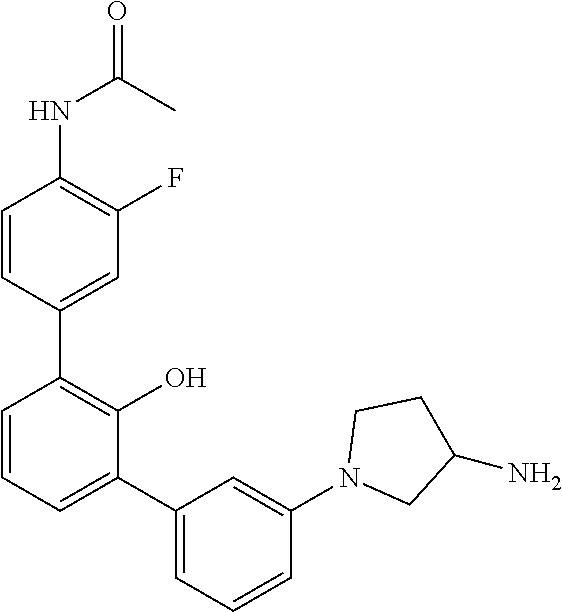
C1(NC(=O)C)=C(F)C=C(C2=C(O)C(C3=CC=CC(N4CC(N)CC4)=C3)=CC=C2)C=C1
